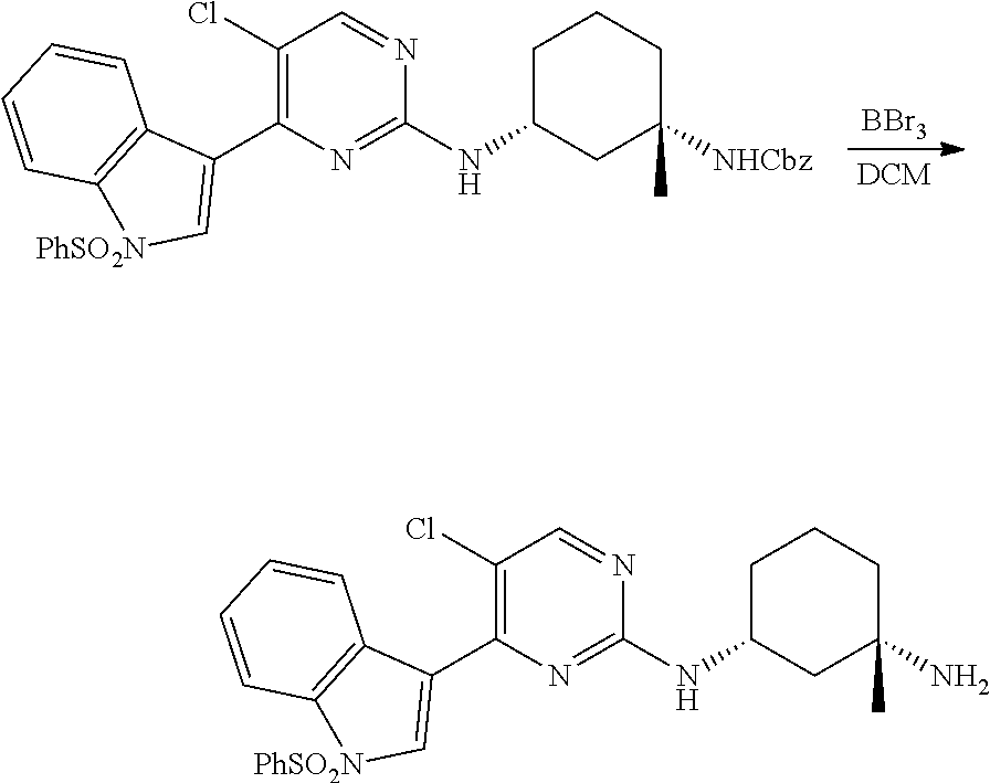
[BBr3].C1C(NC2=NC(C3=C[PhSO2N]C4=C3C=CC=C4)=C(Cl)C=N2)CC([NHCbz])(C)CC1.C1C(NC2=NC(C3=C[PhSO2N]C4=C3C=CC=C4)=C(Cl)C=N2)CC(N)(C)CC1
